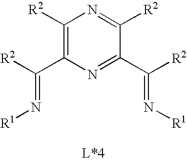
C1([R2])=C(C([R2])=N[R1])N=C(C([R2])=N[R1])C([R2])=N1
